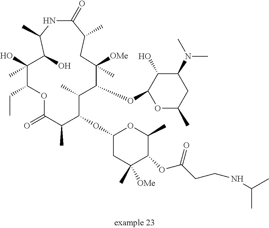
C1(OC2C(C)C(OC3OC(C)CC(N(C)C)C3O)C([OMe])(C)CC(C)C(=O)NC(C)C(O)C(C)(O)C(CC)OC(=O)C2C)CC(C)([OMe])C(OC(CCNC(C)C)=O)C(C)O1
